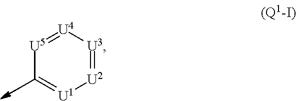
[U5]1=[U4][U3]=[U2][U1]=C1
